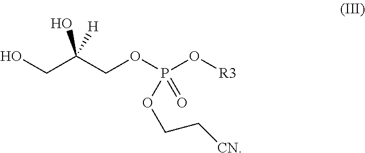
OCC(COP(O[R3])(=O)OCC[CN])(O)[H]
